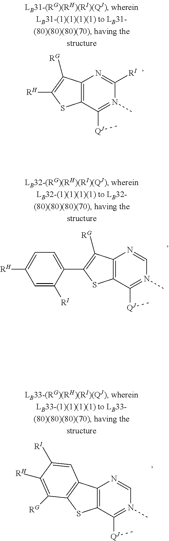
C12=C(C([QJ]C)=N(C)C([RI])=N1)SC([RH])=C2[RG].C12=C(C([QJ]C)=N(C)C=N1)SC(C1=CC=C([RH])C=C1[RI])=C2[RG].C12=C(C([QJ]C)=N(C)C=N1)SC1=C2C=C([RI])C([RH])=C1[RG]
